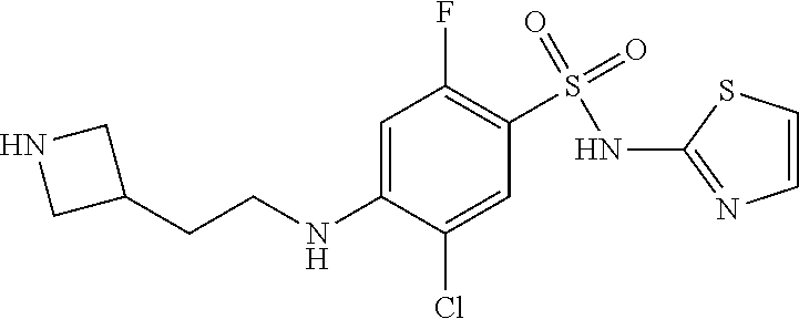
C1=C(NCCC2CNC2)C(Cl)=CC(S(=O)(NC2=NC=CS2)=O)=C1F
